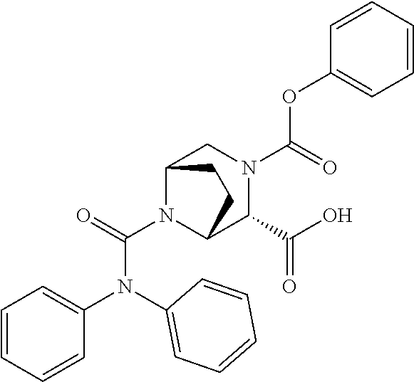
O(C(=O)N1CC2N(C(=O)N(C3=CC=CC=C3)C3=CC=CC=C3)C(C1C(O)=O)CC2)C1=CC=CC=C1
